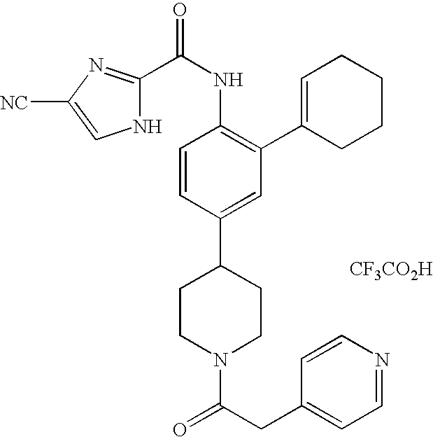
C1(C(NC2=C(C3=CCCCC3)C=C(C3CCN(C(CC4=CC=NC=C4)=O)CC3)C=C2)=O)=NC([NC])=CN1.[CF3CO2H]
